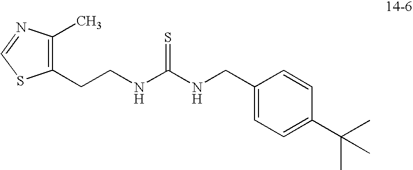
C(C1=C(C)N=CS1)CNC(NCC1=CC=C(C(C)(C)C)C=C1)=S
